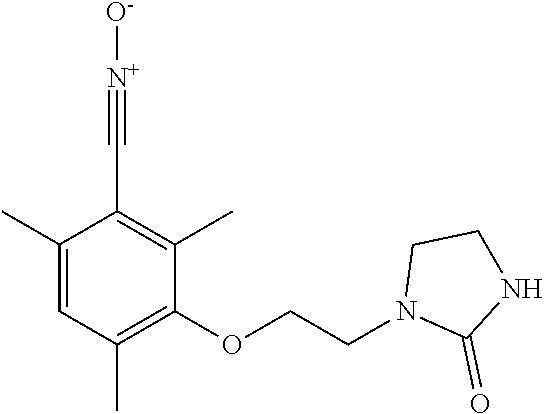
C1(C)=CC(C)=C(OCCN2C(=O)NCC2)C(C)=C1C#[N+][O-]
